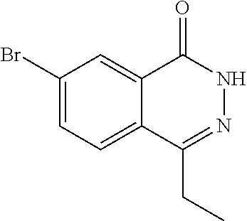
C1(Br)=CC=C2C(=C1)C(=O)NN=C2CC
